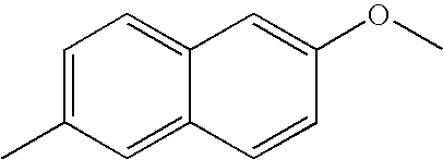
C1=C(C)C=C2C(=C1)C=C(OC)C=C2
